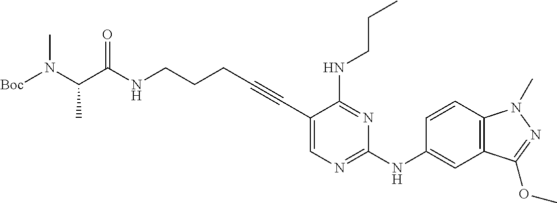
C(NCCCC#CC1=CN=C(NC2=CC3=C(C=C2)N(C)N=C3OC)N=C1NCCC)(=O)C(N([Boc])C)C
